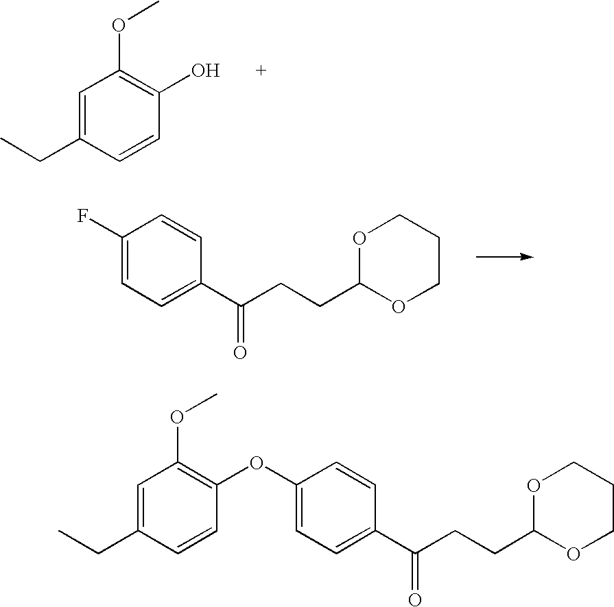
C1=C(CC)C=CC(O)=C1OC.O1C(CCC(C2=CC=C(F)C=C2)=O)OCCC1.O1C(CCC(C2=CC=C(OC3=C(OC)C=C(CC)C=C3)C=C2)=O)OCCC1
